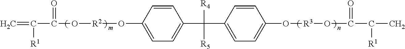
C=C([R1])C(=O)O[R2]OC1=CC=C(C([R4])([R5])C2=CC=C(O[R3]OC(=O)C(C)[R1])C=C2)C=C1
